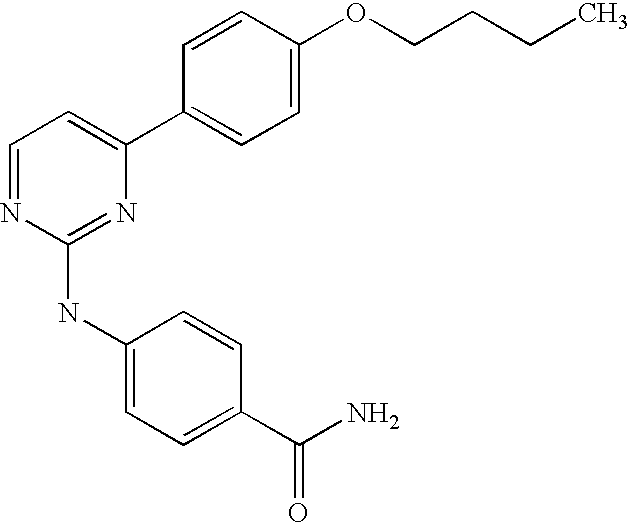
C1=CC(C2=CC=NC(NC3=CC=C(C(N)=O)C=C3)=N2)=CC=C1OCCCC
